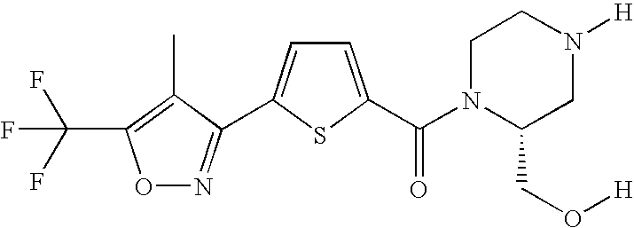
O1N=C(C2=CC=C(C(N3C(CO[H])CN([H])CC3)=O)S2)C(C)=C1C(F)(F)F
